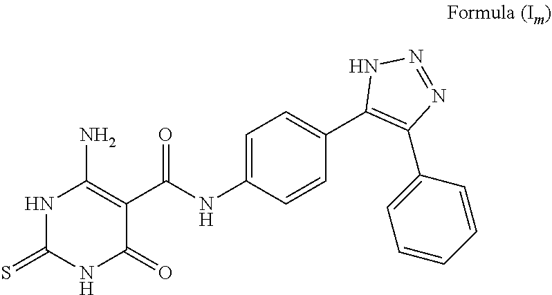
C1=C(NC(C2=C(N)NC(=S)NC2=O)=O)C=CC(C2=C(C3=CC=CC=C3)N=NN2)=C1
